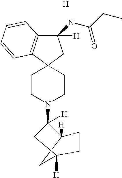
C12(CCN(C3([H])CC4([H])CC3([H])CC4)CC1)CC([H])(NC(CC)=O)C1=C2C=CC=C1.[H]
